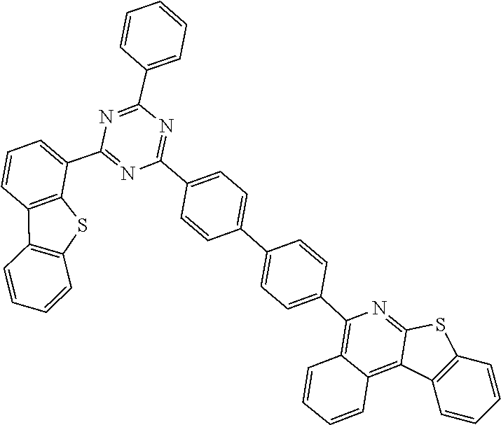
C1(C2=NC(C3=CC=CC=C3)=NC(C3=CC=CC4=C3SC3=C4C=CC=C3)=N2)=CC=C(C2=CC=C(C3=C4C(=C5C(=N3)SC3=C5C=CC=C3)C=CC=C4)C=C2)C=C1
